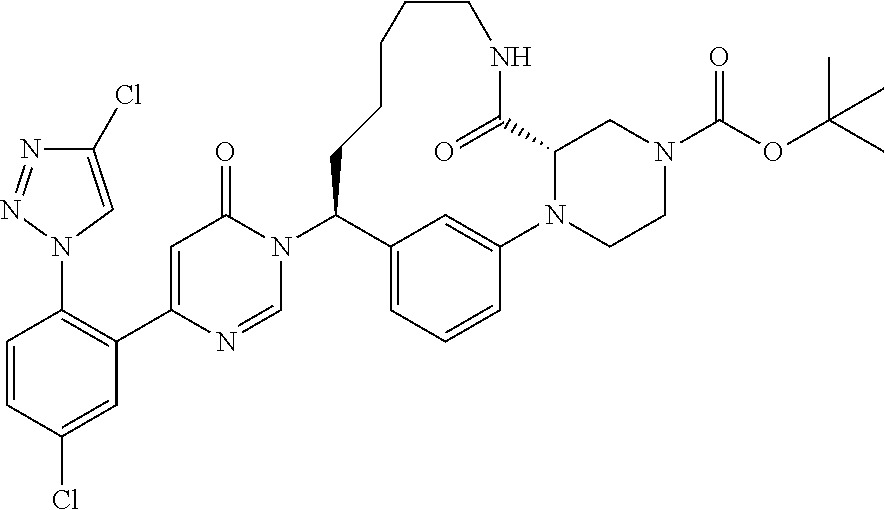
N1(C2C3=CC=CC(=C3)N3CCN(C(OC(C)(C)C)=O)CC3C(=O)NCCCCC2)C(=O)C=C(C2=C(N3C=C(Cl)N=N3)C=CC(Cl)=C2)N=C1
